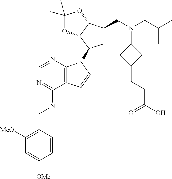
C1([MeO])=C(CNC2=NC=NC3=C2C=CN3C2CC(CN(CC(C)C)C3CC(CCC(O)=O)C3)C3C2OC(C)(C)O3)C=CC([OMe])=C1
